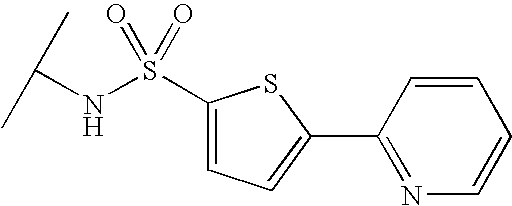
S(NC(C)C)(=O)(=O)C1=CC=C(C2=NC=CC=C2)S1
